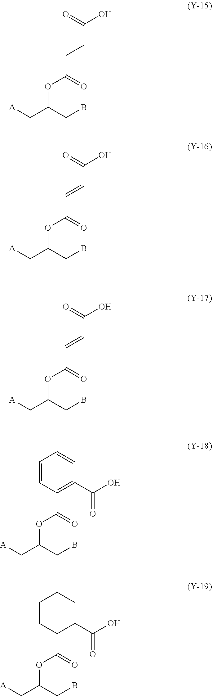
C(CCC(OC(C[A])CB)=O)(=O)O.C(C=CC(OC(C[A])CB)=O)(=O)O.C(C=CC(OC(C[A])CB)=O)(=O)O.C1(C(OC(C[A])CB)=O)=C(C(O)=O)C=CC=C1.C1(C(OC(C[A])CB)=O)C(C(O)=O)CCCC1
